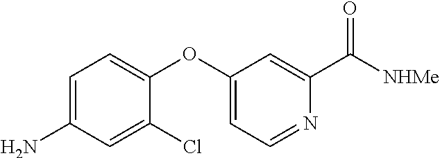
NC1=CC=C(OC2=CC=NC(C([NHMe])=O)=C2)C(Cl)=C1
